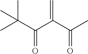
C(C(C(C(C)=O)=C)=O)(C)(C)C
